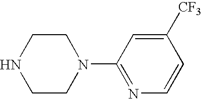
C1CN(C2=NC=CC([CF3])=C2)CCN1
